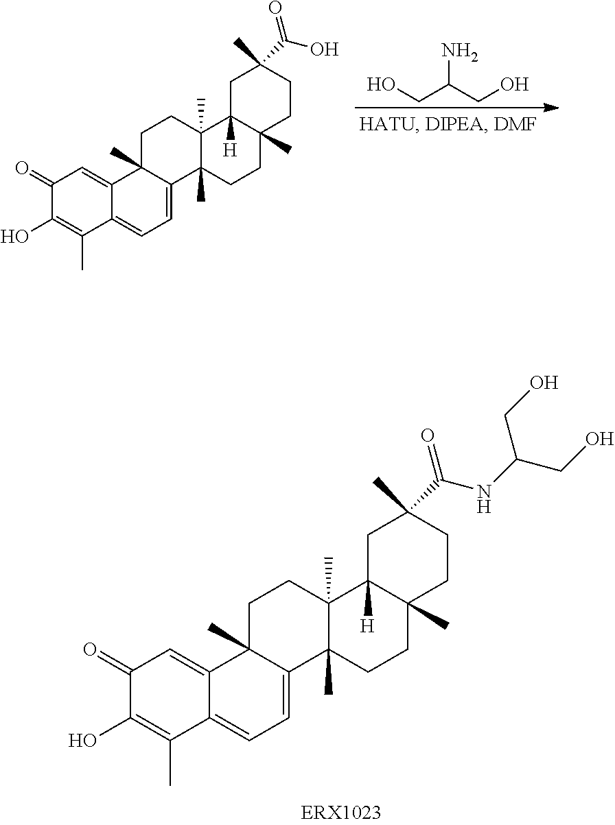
C1(=O)C(O)=C(C)C2=CC=C3C(C)(C2=C1)CCC1(C)C3(C)CCC2(C)C1([H])CC(C)(C(NC(CO)CO)=O)CC2.C1(=O)C(O)=C(C)C2=CC=C3C(C)(C2=C1)CCC1(C)C3(C)CCC2(C)C1([H])CC(C)(C(O)=O)CC2.OCC(CO)N
